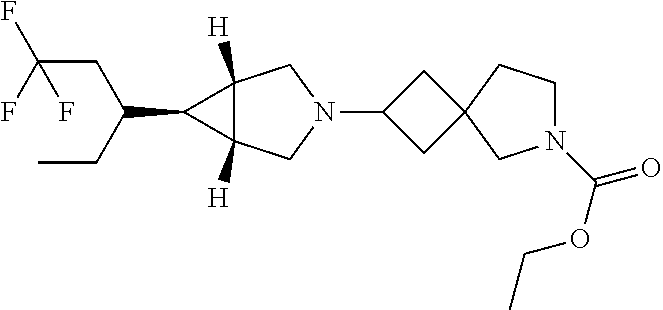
C1C(N2CC3([H])C([H])(C2)C3C(CC)CC(F)(F)F)CC12CN(C(OCC)=O)CC2
